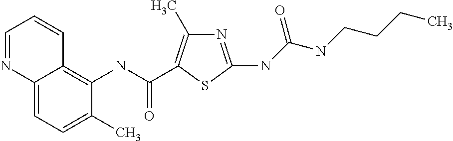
C12=CC=C(C)C(NC(=O)C3=C(C)N=C(NC(NCCCC)=O)S3)=C1C=CC=N2
